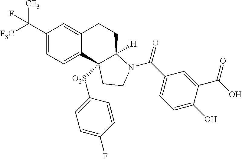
C(C1=CC=C2C(=C1)CCC1([H])C2([O2S]C2=CC=C(F)C=C2)CCN1C(=O)C1=CC=C(O)C(C(=O)O)=C1)([F3C])([CF3])F
